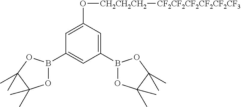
C1(B2OC(C)(C)C(C)(C)O2)=CC(B2OC(C)(C)C(C)(C)O2)=CC(O[CH2CH2CH2][CF2CF2CF2CF2CF2CF3])=C1
